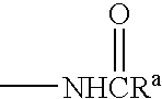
[NHCRa](=O)C
